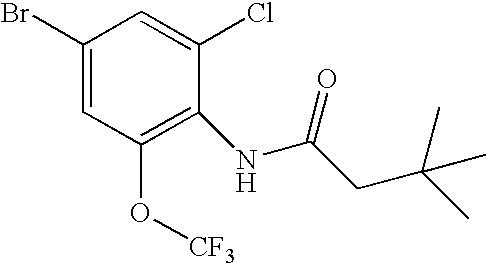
C1(Br)=CC(O[CF3])=C(NC(CC(C)(C)C)=O)C(Cl)=C1
